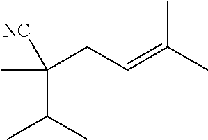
C(CC=C(C)C)(C)([NC])C(C)C
